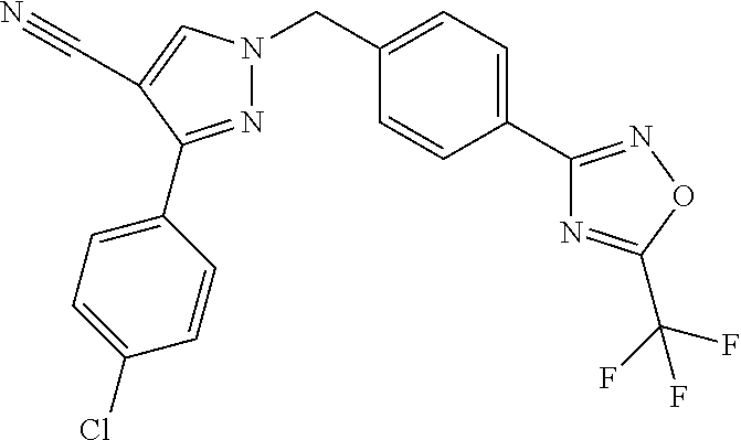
N1=C(C2=CC=C(Cl)C=C2)C(C#N)=CN1CC1=CC=C(C2=NOC(C(F)(F)F)=N2)C=C1
